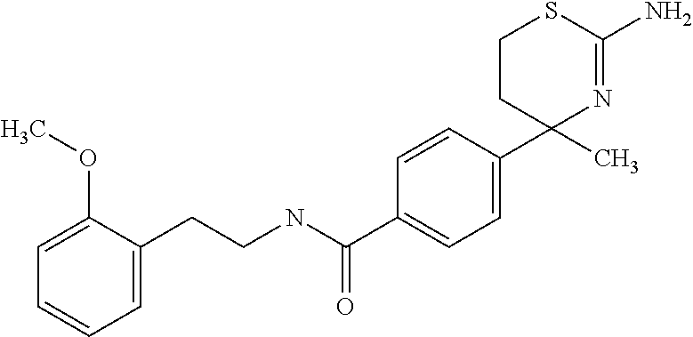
C1=CC(C2(C)N=C(N)SCC2)=CC=C1C(=O)NCCC1=CC=CC=C1OC
